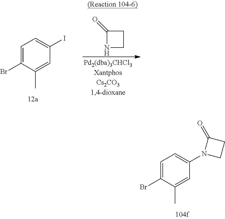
C1=C(Br)C(C)=CC(N2CCC2=O)=C1.C1=C(Br)C(C)=CC(I)=C1.C1(=O)NCC1
